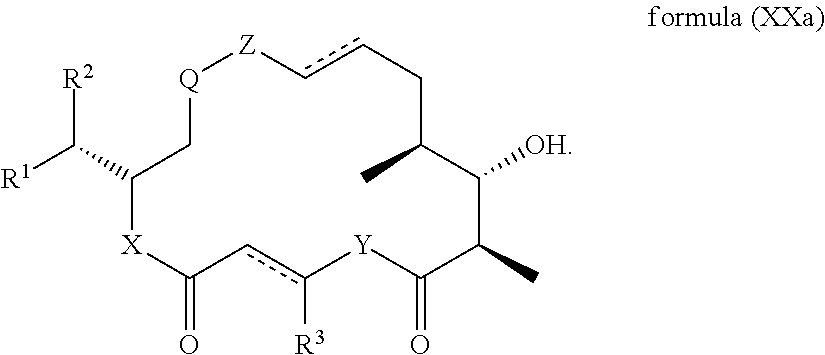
[Z]1[Q]CC(C([R1])[R2])[X]C(=O)cc([R3])[Y]C(=O)C(C)C([OH])C(C)Ccc1
